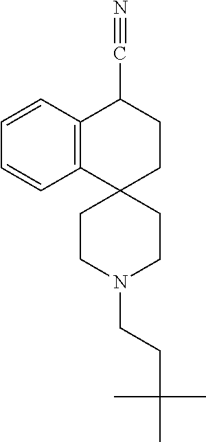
C12=C(C=CC=C1)C(C#N)CCC21CCN(CCC(C)(C)C)CC1
